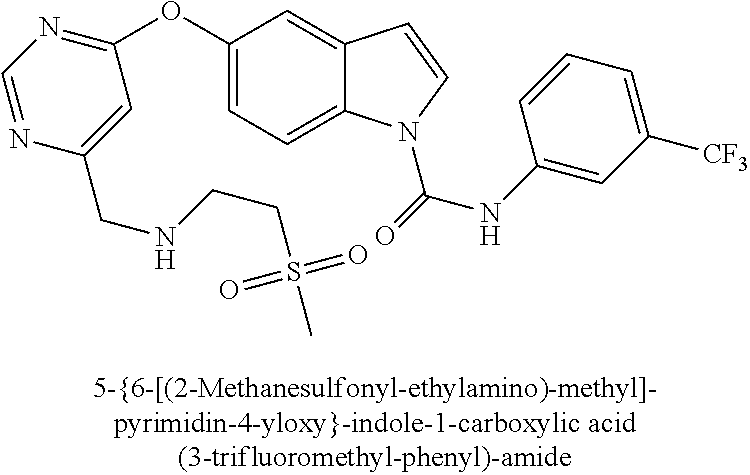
C1(OC2=NC=NC(CNCCS(C)(=O)=O)=C2)=CC=C2C(=C1)C=CN2C(NC1=CC([CF3])=CC=C1)=O
